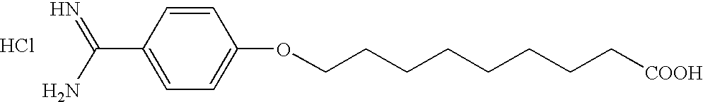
Cl.C1=CC(C(N)=N)=CC=C1OCCCCCCCC[COOH]
